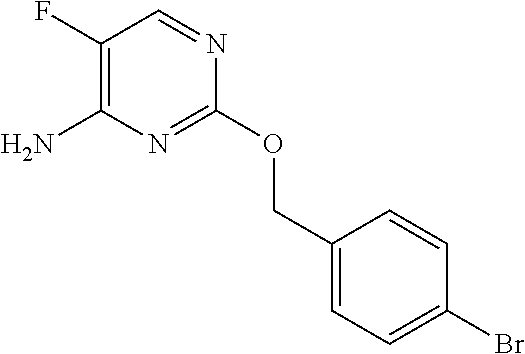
O(C1=NC(N)=C(F)C=N1)CC1=CC=C(Br)C=C1
